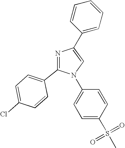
N1=C(C2=CC=C(Cl)C=C2)N(C2=CC=C(S(C)(=O)=O)C=C2)C=C1C1=CC=CC=C1
